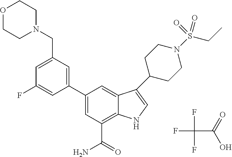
FC(C(=O)O)(F)F.C1(C2=CC(C(=O)N)=C3C(=C2)C(C2CCN(S(CC)(=O)=O)CC2)=CN3)=CC(CN2CCOCC2)=CC(F)=C1
